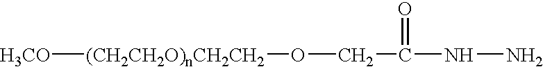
[(CH2CH2O)nCH2CH2]([H3CO])OCC(NN)=O
